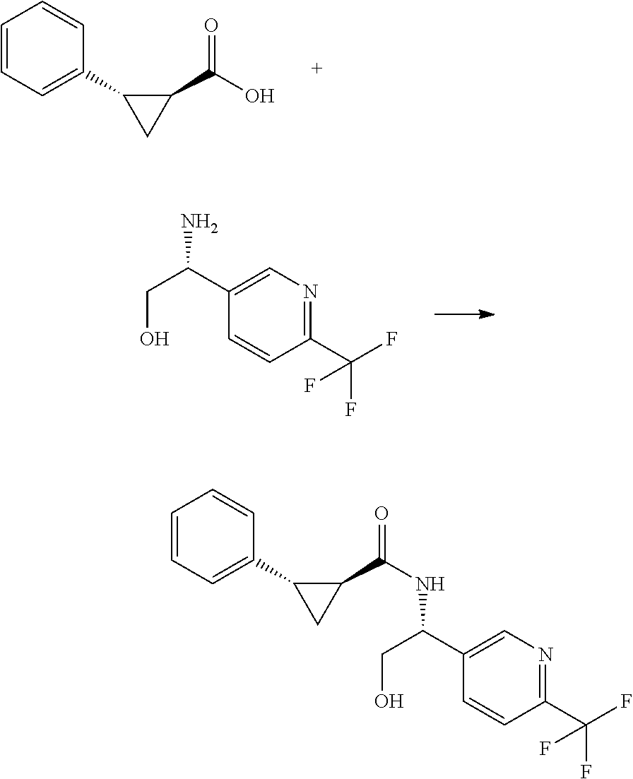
C1(C(F)(F)F)=NC=C(C(CO)N)C=C1.C1=CC=C(C2CC2C(O)=O)C=C1.C1(C(F)(F)F)=NC=C(C(CO)NC(C2C(C3=CC=CC=C3)C2)=O)C=C1
